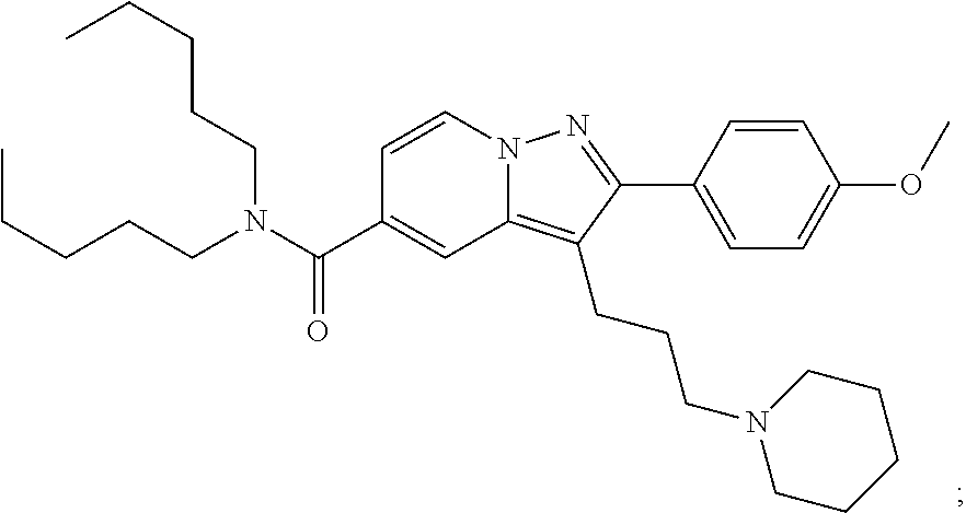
N12C(=C(CCCN3CCCCC3)C(C3=CC=C(OC)C=C3)=N1)C=C(C(N(CCCCC)CCCCC)=O)C=C2
